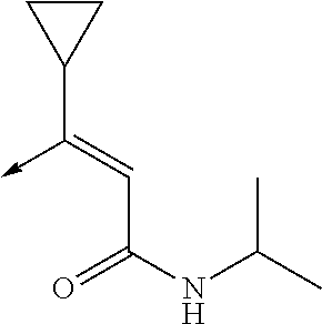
C(C(NC(C)C)=O)=C(->C)C1CC1
